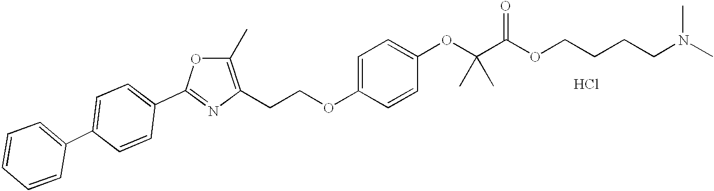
Cl.C1=CC(C2=CC=C(C3=NC(CCOC4=CC=C(OC(C(OCCCCN(C)C)=O)(C)C)C=C4)=C(C)O3)C=C2)=CC=C1
